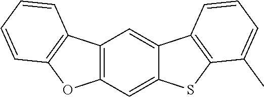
C12=C(C=C3C(=C1)C1=C(S3)C(C)=CC=C1)OC1=C2C=CC=C1
